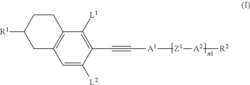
[R1]C1CC2=C(CC1)C([L1])=C(C#C[A1][Z1][A2][R2])C([L2])=C2
